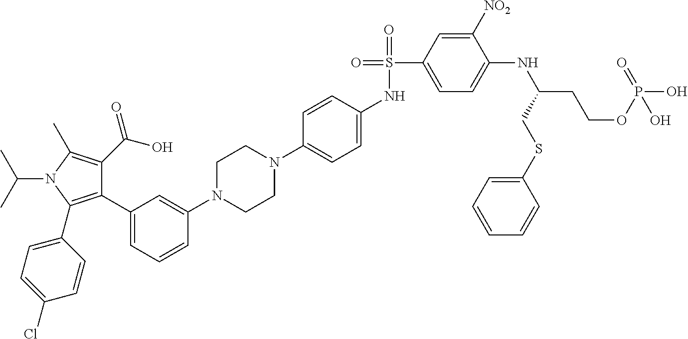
C1(C2=CC=CC(N3CCN(C4=CC=C(NS(=O)(C5=CC=C(NC(CCOP(O)(=O)O)CSC6=CC=CC=C6)C([NO2])=C5)=O)C=C4)CC3)=C2)=C(C2=CC=C(Cl)C=C2)N(C(C)C)C(C)=C1C(O)=O
